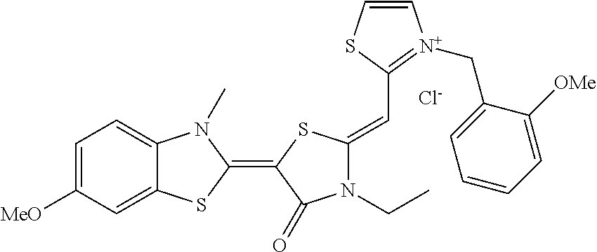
C1=C([MeO])C=C2C(=C1)N(C)C(=C1C(=O)N(CC)C(=CC3=[N+](CC4=CC=CC=C4[OMe])C=CS3)S1)S2.[Cl-]
